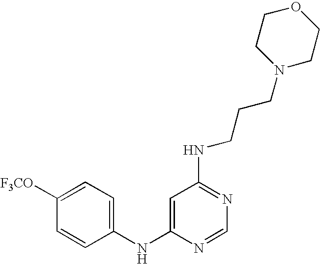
C1(NC2=CC(NCCCN3CCOCC3)=NC=N2)=CC=C([F3CO])C=C1
